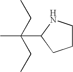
C(C1CCCN1)(C)(CC)CC
